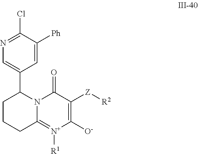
C12=[N+]([R1])C([O-])=C([Z][R2])C(=O)N1C(C1=CN=C(Cl)C([Ph])=C1)CCC2
